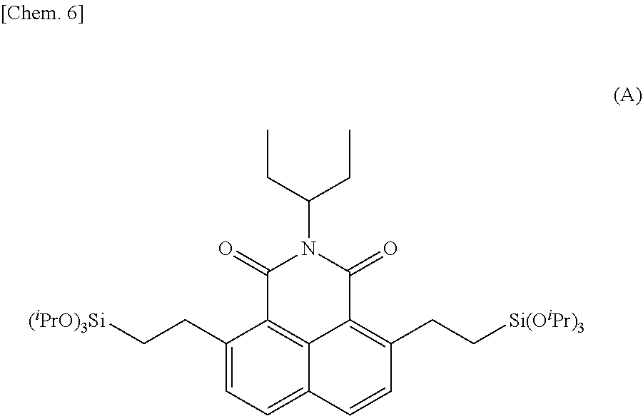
C1(CC[(iPrO)3Si])=CC=C2C3=C1C(=O)N(C(CC)CC)C(=O)C3=C(CC[Si(OiPr)3])C=C2
